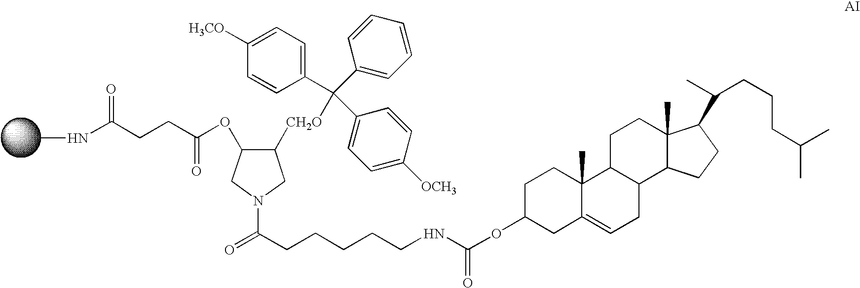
C1([CH2O]C(C2=CC=C([H3CO])C=C2)(C2=CC=CC=C2)C2=CC=C([OCH3])C=C2)C(OC(CCC(NC)=O)=O)CN(C(CCCCCNC(OC2CC3=CCC4C(C3(C)CC2)CCC2(C)C4CCC2C(C)CCCC(C)C)=O)=O)C1
